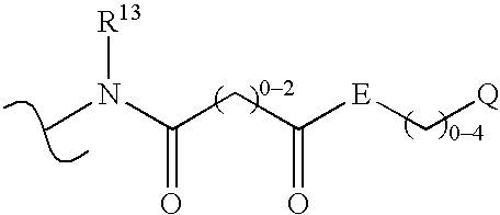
CN(C(CC([E]C[Q])=O)=O)[R13]
